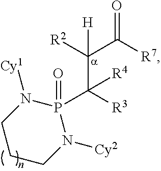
[H]C([R2])(C([R3])([R4])P1(=O)N([Cy2])CCCN1[Cy1])C([R7])=O
